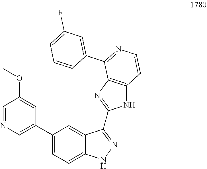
C1(C2=CN=CC(OC)=C2)=CC=C2C(=C1)C(C1=NC3=C(N1)C=CN=C3C1=CC(F)=CC=C1)=NN2
